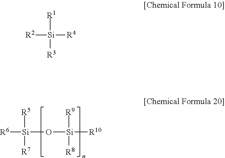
[R5][Si]([R7])(O[Si]([R9])([R10])[R8])[R6].[R1][Si]([R3])([R4])[R2]
